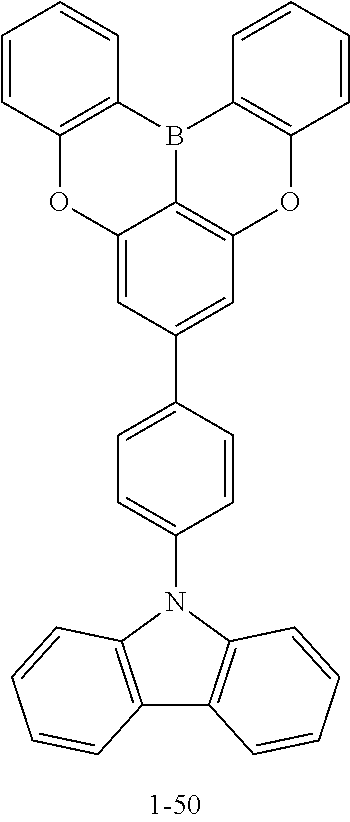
C1=CC2=C(C=C1)B1C3=C(C=CC=C3)OC3=C1C(=CC(C1=CC=C(N4C5=C(C6=C4C=CC=C6)C=CC=C5)C=C1)=C3)O2
